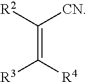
C(=C([R4])[R3])([R2])[CN]
